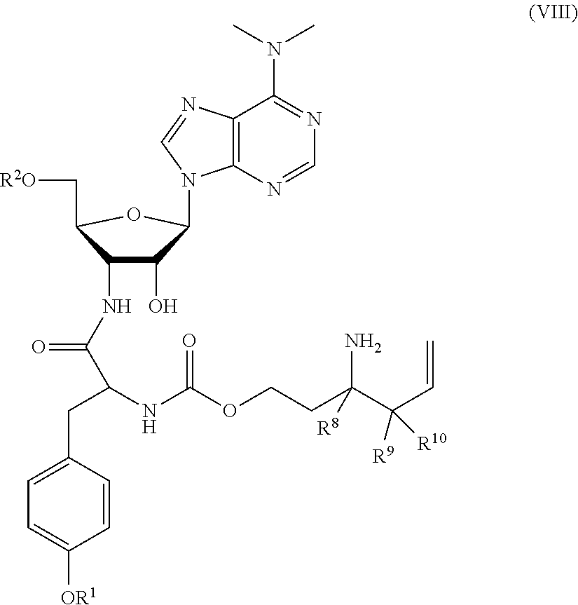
C1(CC(NC(OCCC(C(C=C)([R10])[R9])(N)[R8])=O)C(NC2C(O)C(N3C4=C(C(N(C)C)=NC=N4)N=C3)OC2C[R2O])=O)=CC=C([OR1])C=C1
